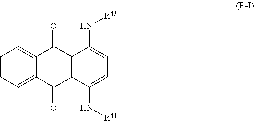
C1=CC=C2C(=C1)C(=O)C1C(C2=O)C(N[R44])=CC=C1N[R43]
